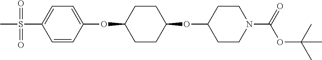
C1=CC(OC2CCC(OC3CCN(C(=O)OC(C)(C)C)CC3)CC2)=CC=C1S(C)(=O)=O
